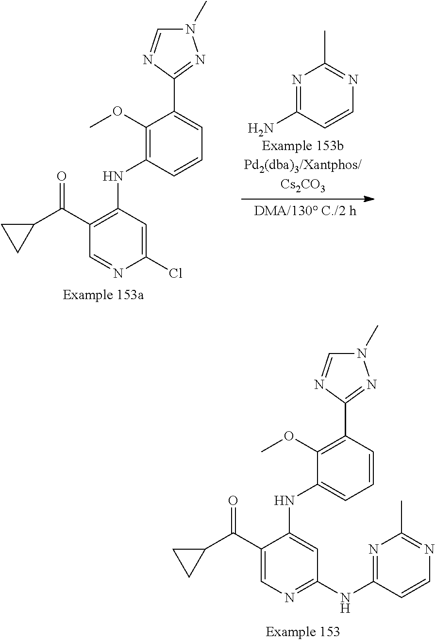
N1=C(N)C=CN=C1C.C1(OC)=C(NC2=C(C(C3CC3)=O)C=NC(Cl)=C2)C=CC=C1C1=NN(C)C=N1.C1(OC)=C(C2=NN(C)C=N2)C=CC=C1NC1=CC(NC2=NC(C)=NC=C2)=NC=C1C(C1CC1)=O
